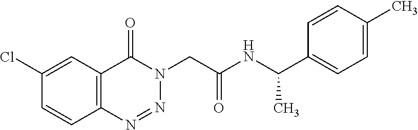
C1=C(Cl)C=CC2=C1C(=O)N(CC(NC(C1=CC=C(C)C=C1)C)=O)N=N2
